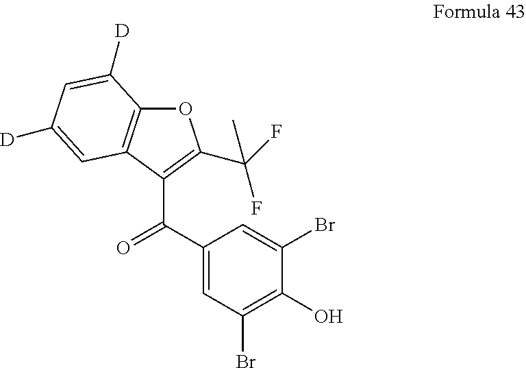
C1(C(C2=C(C(F)(F)C)OC3=C2C=C([D])C=C3[D])=O)=CC(Br)=C(O)C(Br)=C1
